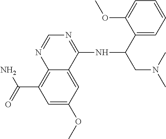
C12=C(C(=O)N)C=C(OC)C=C1C(NC(C1=CC=CC=C1OC)CN(C)C)=NC=N2
